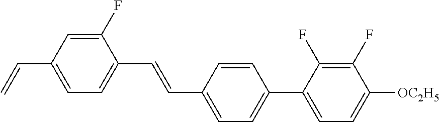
C1(F)=CC(C=C)=CC=C1C=CC1=CC=C(C2=CC=C([OC2H5])C(F)=C2F)C=C1
